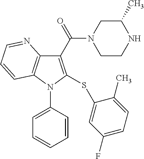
C1(C(=O)N2CCNC(C)C2)=C(SC2=CC(F)=CC=C2C)N(C2=CC=CC=C2)C2=C1N=CC=C2
